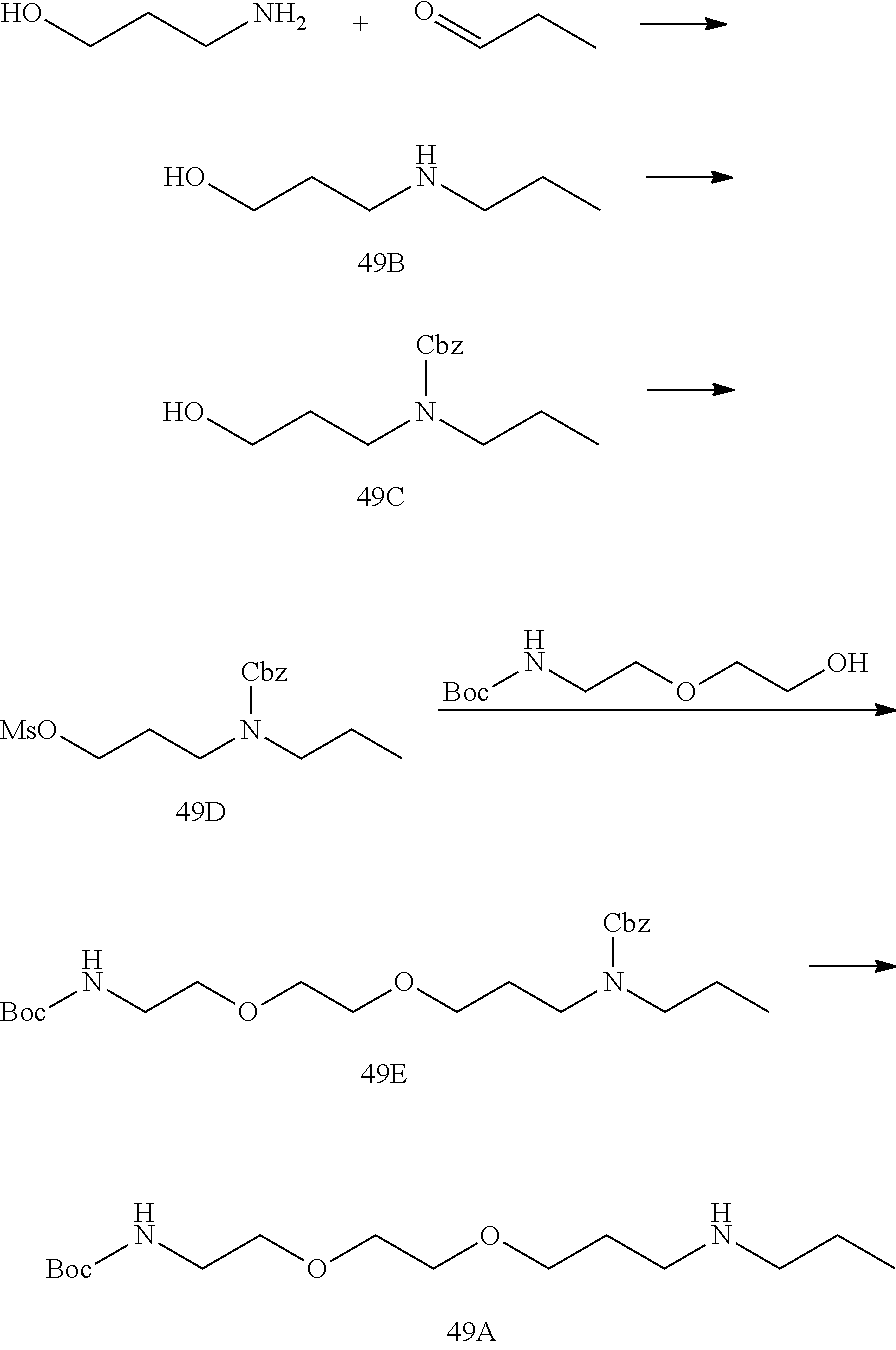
OCCCN.O=CCC.OCCCNCCC.OCCCN(CCC)[Cbz].[MsO]CCCN(CCC)[Cbz].[Boc]NCCOCCO.[Boc]NCCOCCOCCCN(CCC)[Cbz].[Boc]NCCOCCOCCCNCCC
